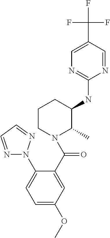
C1(NC2C(C)N(C(=O)C3=CC(OC)=CC=C3N3N=CC=N3)CCC2)=NC=C(C(F)(F)F)C=N1
